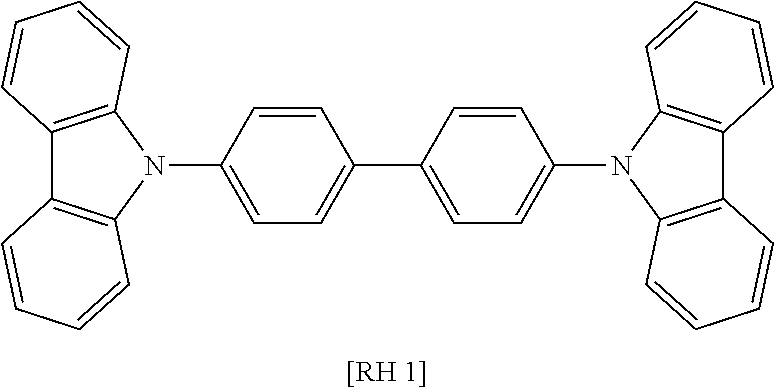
C1=CC(N2C3=C(C4=C2C=CC=C4)C=CC=C3)=CC=C1C1=CC=C(N2C3=C(C4=C2C=CC=C4)C=CC=C3)C=C1
